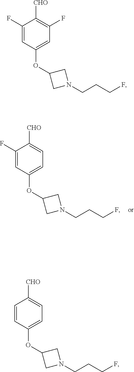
C1(F)=CC(OC2CN(CCCF)C2)=CC=C1[CHO].C1(F)=CC(OC2CN(CCCF)C2)=CC(F)=C1[CHO].C1=CC(OC2CN(CCCF)C2)=CC=C1[CHO]
